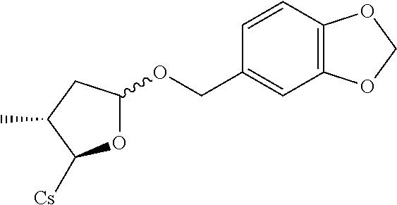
O1C(OCC2=CC3=C(C=C2)OCO3)CC(C)C1[Cs]
